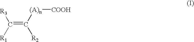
C(=C([(A)n][COOH])[R2])([R3])[R1]
